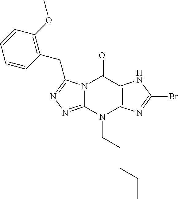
N12C(=NN=C1CC1=C(OC)C=CC=C1)N(CCCCC)C1=C(C2=O)NC(Br)=N1
